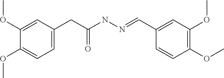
C1(OC)=CC=C(CC(NN=CC2=CC(OC)=C(OC)C=C2)=O)C=C1OC
